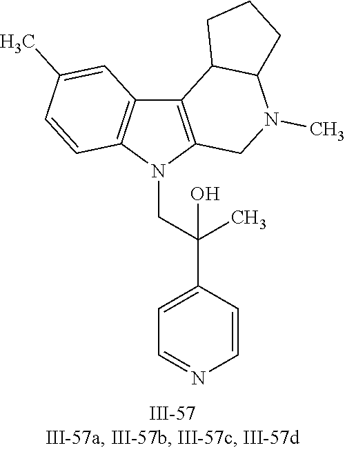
N1(CC(C2=CC=NC=C2)(C)O)C2=C(C3=C1C=CC(C)=C3)C1C(N(C)C2)CCC1
